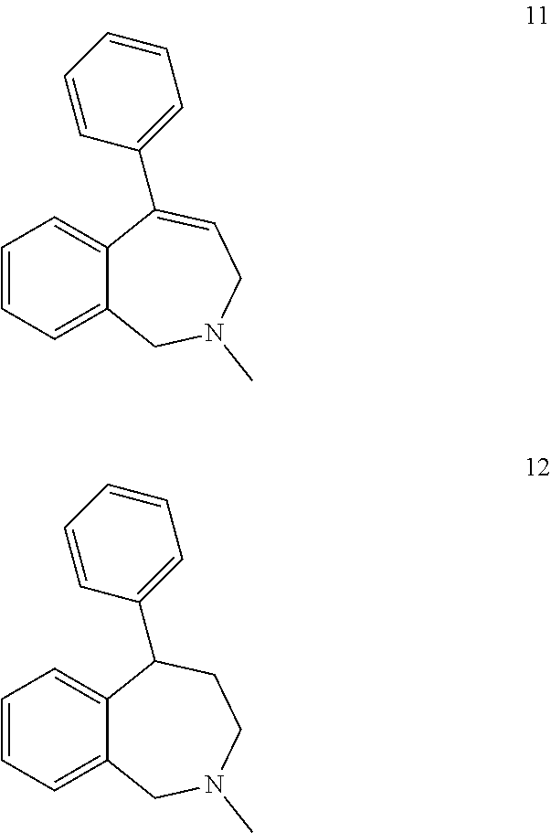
C1=CC=C2C(=C1)C(C1=CC=CC=C1)=CCN(C)C2.C1=CC=C2C(=C1)C(C1=CC=CC=C1)CCN(C)C2
